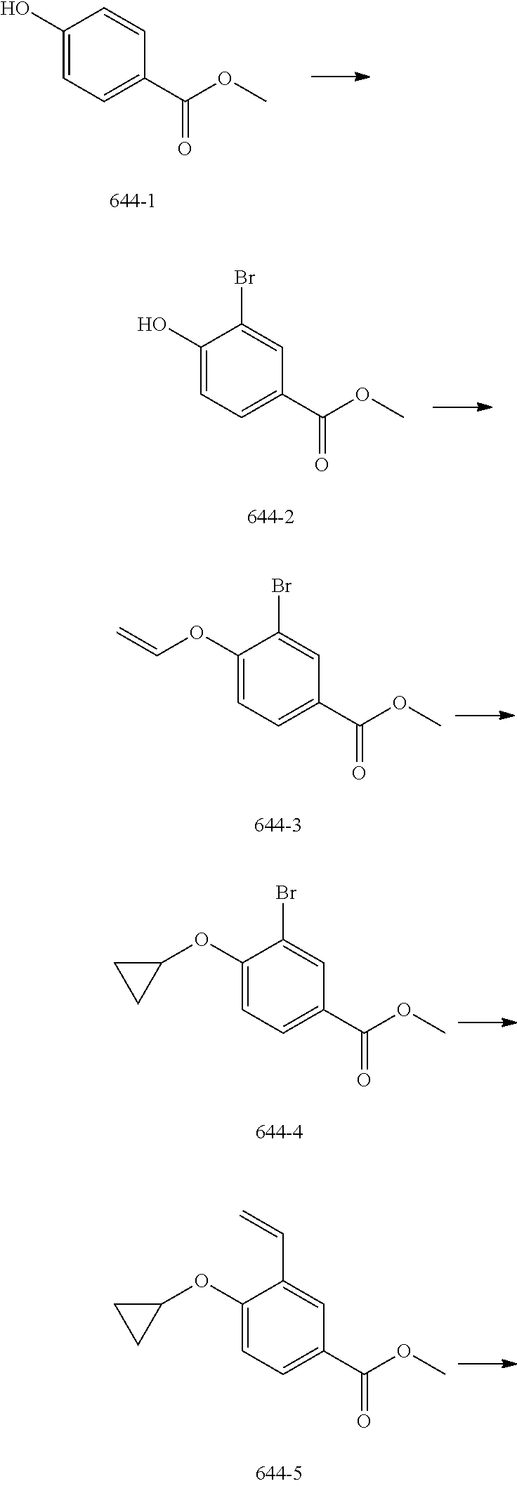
C1(O)=CC=C(C(OC)=O)C=C1.C1(O)=CC=C(C(OC)=O)C=C1Br.C1(OC=C)=CC=C(C(OC)=O)C=C1Br.C1(OC2CC2)=CC=C(C(OC)=O)C=C1Br.C1(OC2CC2)=CC=C(C(OC)=O)C=C1C=C
